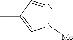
N1([Me])N=CC(C)=C1
